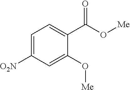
C1=C([O2N])C=C(O[Me])C(C(O[Me])=O)=C1
